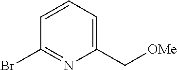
C1(Br)=NC(C[OMe])=CC=C1
